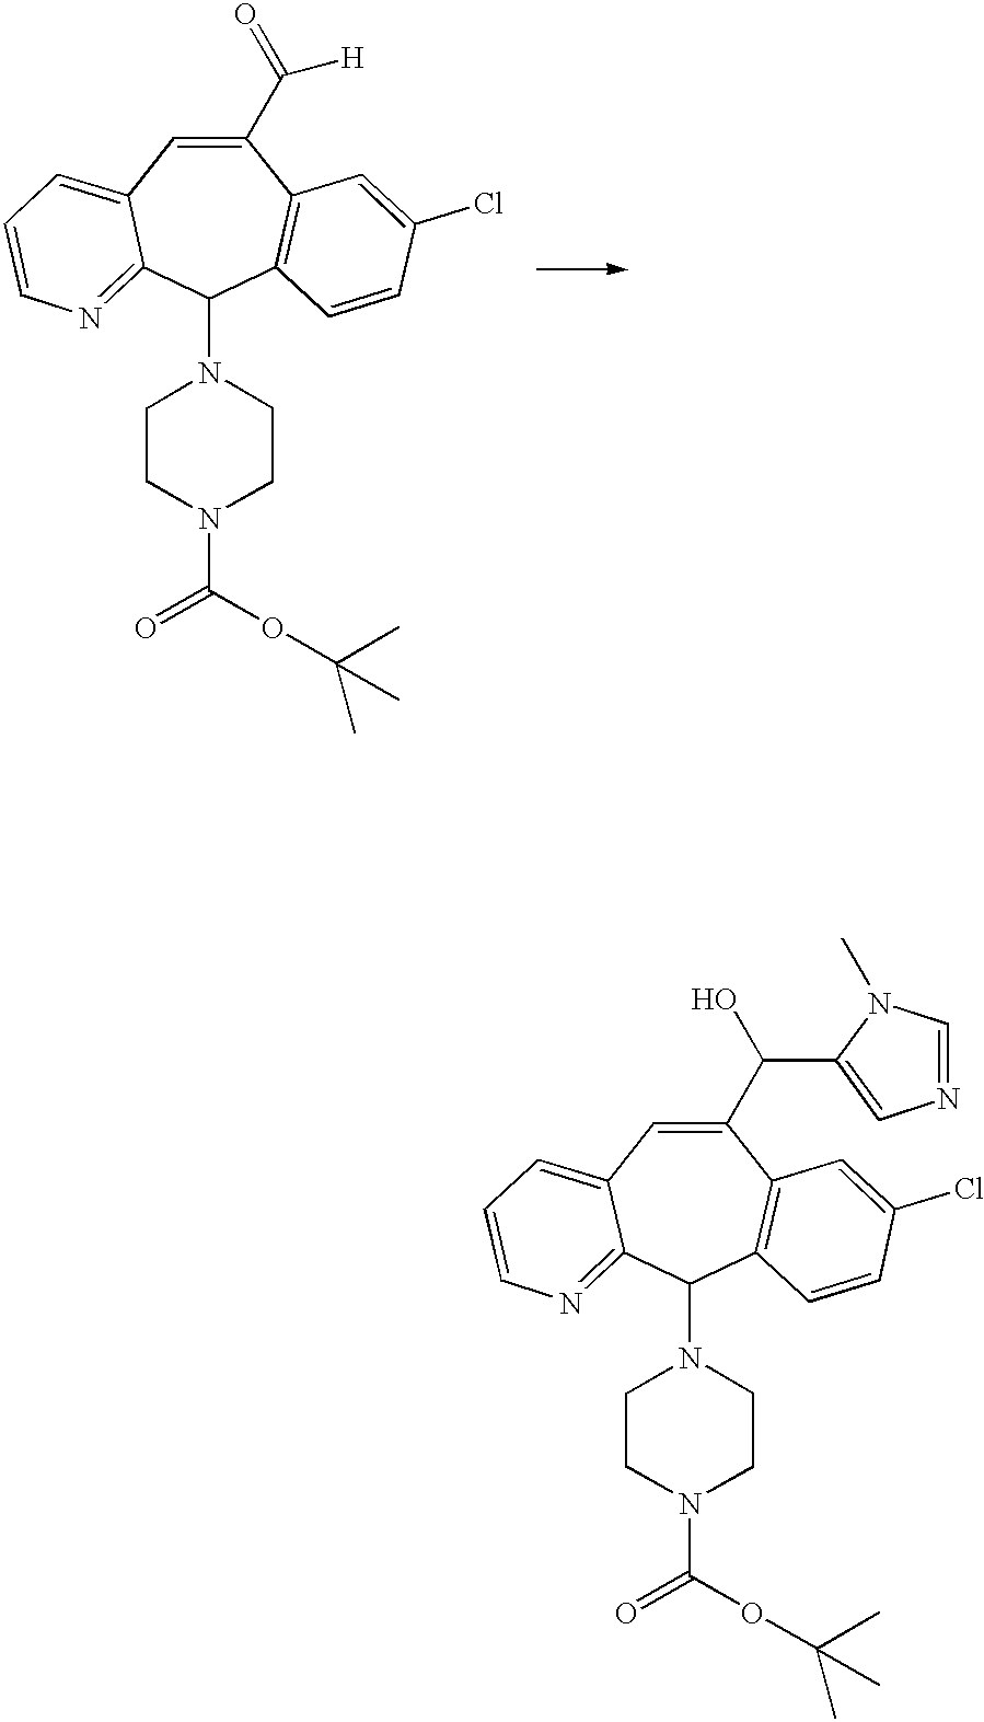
C1(C(C2=CN=CN2C)O)=CC2=CC=CN=C2C(N2CCN(C(OC(C)(C)C)=O)CC2)C2=C1C=C(Cl)C=C2.C1(C(=O)[H])=CC2=CC=CN=C2C(N2CCN(C(OC(C)(C)C)=O)CC2)C2=C1C=C(Cl)C=C2
